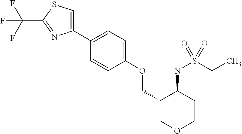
C1(C2=CC=C(OCC3COCCC3NS(CC)(=O)=O)C=C2)=CSC(C(F)(F)F)=N1
